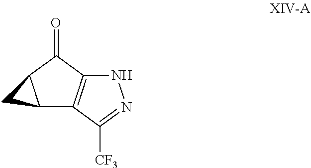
C1(=O)C2C(C3=C1NN=C3[CF3])C2
